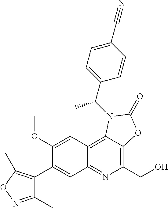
C1(C2=CC3=NC(CO)=C4C(=C3C=C2OC)N(C(C2=CC=C(C#N)C=C2)C)C(=O)O4)=C(C)ON=C1C
